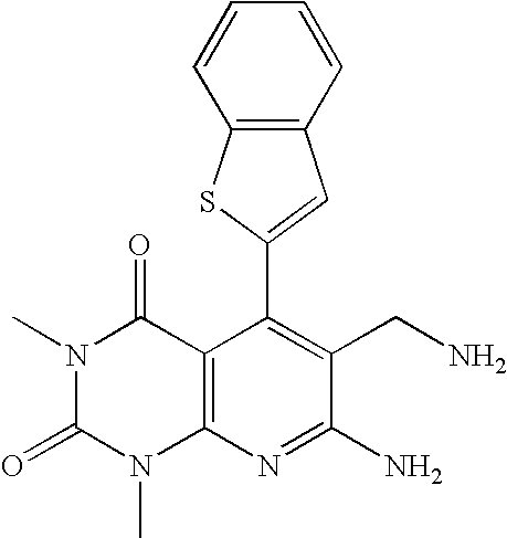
C1(C2=CC3=C(S2)C=CC=C3)=C(CN)C(N)=NC2=C1C(=O)N(C)C(=O)N2C
